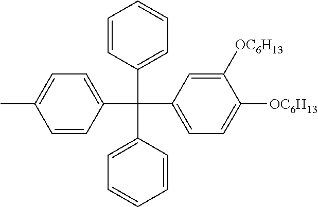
C1=CC(C(C2=CC=CC=C2)(C2=CC=C([OC6H13])C([OC6H13])=C2)C2=CC=C(C)C=C2)=CC=C1
